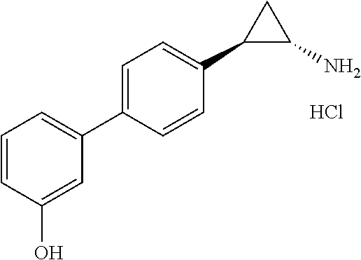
Cl.C1=CC=C(C2=CC=C(C3C(N)C3)C=C2)C=C1O
